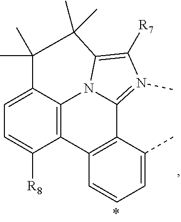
C12=C(C(C)=CC=C1)C1=N(C)C([R7])=C3N1C1=C2C([R8])=CC=C1C(C)(C)C3(C)C
